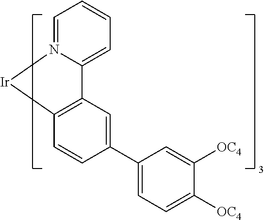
C1=C2N(=CC=C1)[Ir]C1=C2C=C(C2=CC=C([OC4])C([OC4])=C2)C=C1
